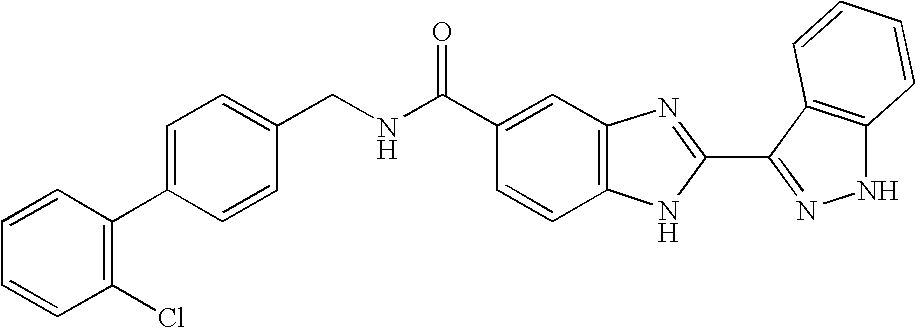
C1(C(NCC2=CC=C(C3=C(Cl)C=CC=C3)C=C2)=O)=CC2=C(C=C1)NC(C1=NNC3=C1C=CC=C3)=N2
